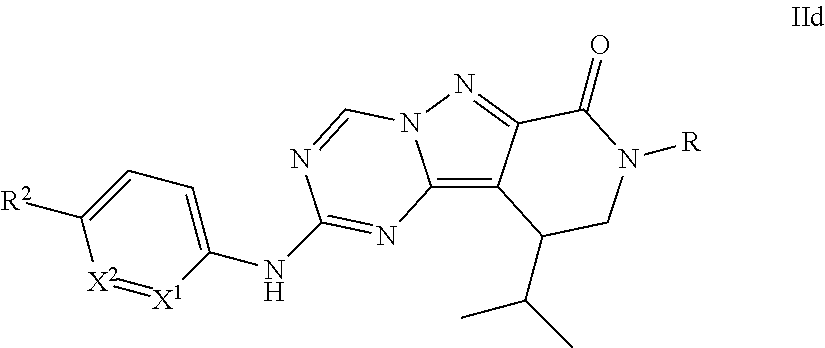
C12=C3C(=NN1C=NC(NC1=CC=C([R2])[X2]=[X1]1)=N2)C(=O)N([R])CC3C(C)C
